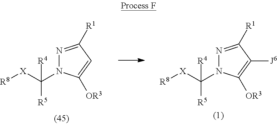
[R8][X]C(N1N=C([R1])C=C1[OR3])([R4])[R5].[R8][X]C(N1N=C([R1])C([J6])=C1[OR3])([R4])[R5]
